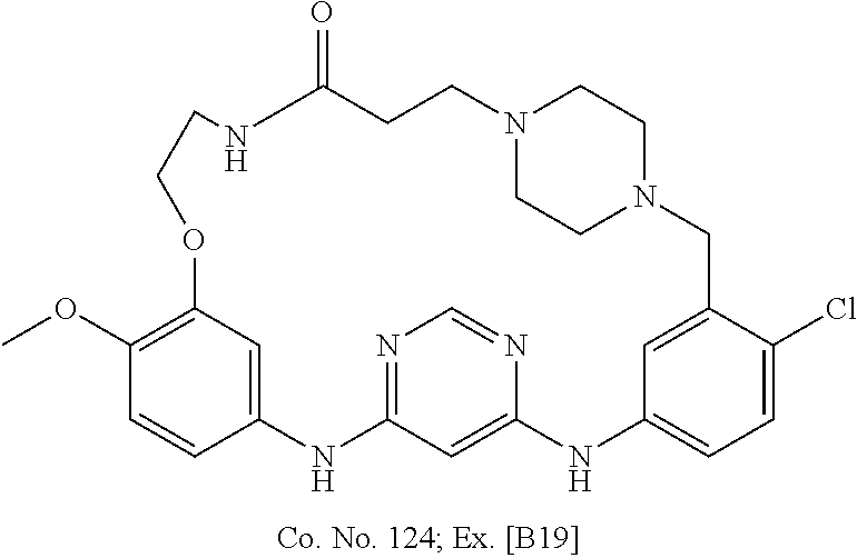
C12=CC(=C(OC)C=C1)OCCNC(=O)CCN1CCN(CC3=CC(=CC=C3Cl)NC3=CC(=NC=N3)N2)CC1
